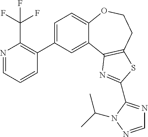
C1=C(C2=C(C(F)(F)F)N=CC=C2)C=C2C(=C1)OCCC1=C2N=C(C2=NC=NN2C(C)C)S1
